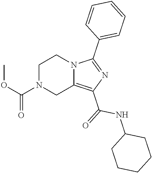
C1N(C(OC)=O)CC2=C(C(=O)NC3CCCCC3)N=C(C3=CC=CC=C3)N2C1
